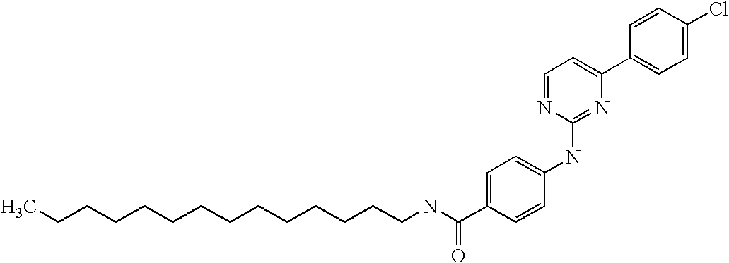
C1=CC(C2=CC=NC(NC3=CC=C(C(NCCCCCCCCCCCCCC)=O)C=C3)=N2)=CC=C1Cl
